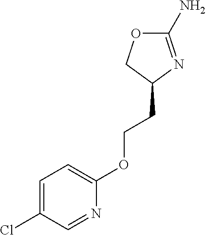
C1(N)=NC(CCOC2=CC=C(Cl)C=N2)CO1
